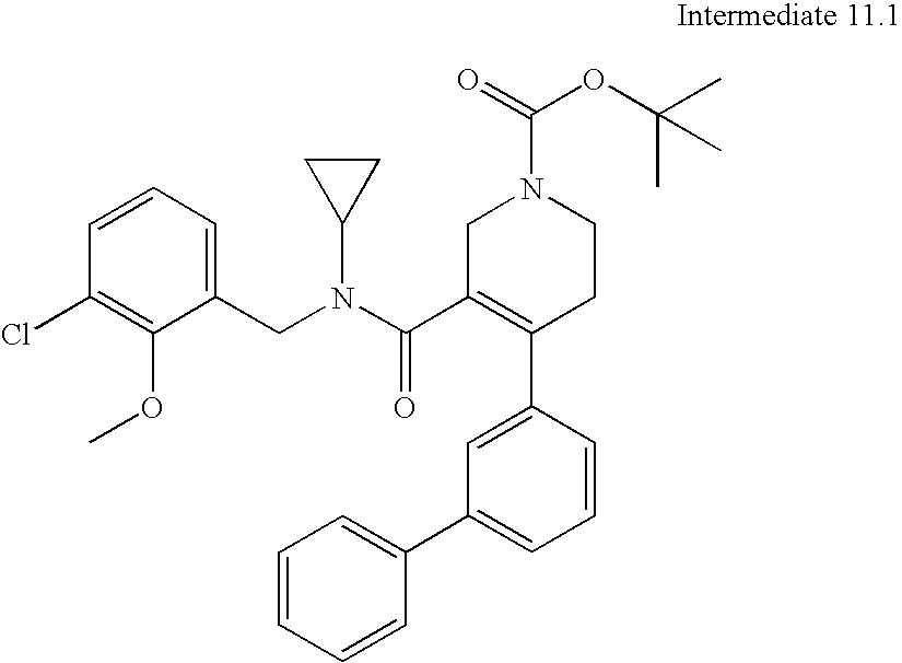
C1=CC(C2=C(C(=O)N(C3CC3)CC3=CC=CC(Cl)=C3OC)CN(C(=O)OC(C)(C)C)CC2)=CC(C2=CC=CC=C2)=C1
